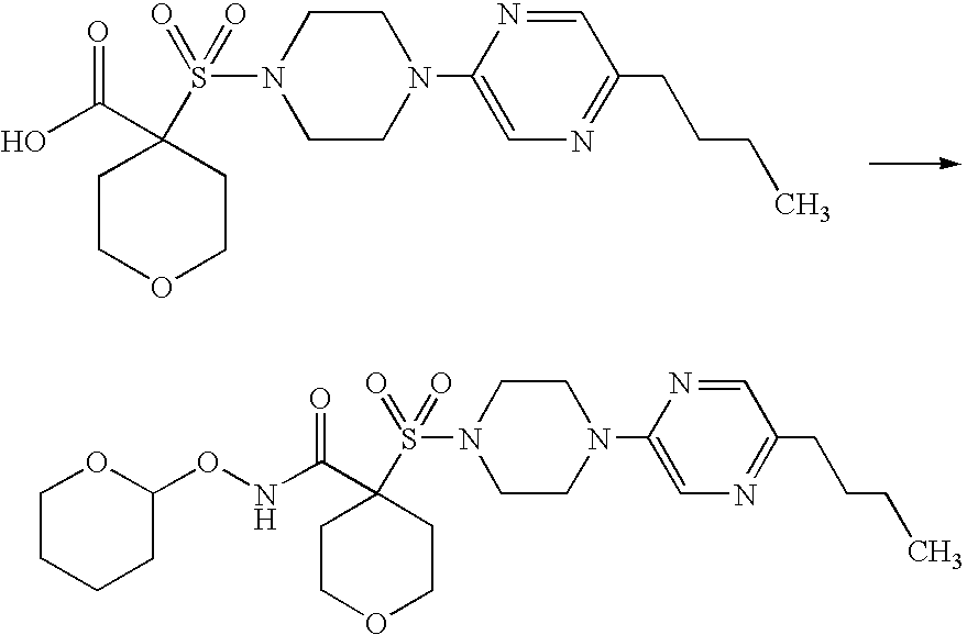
C1CN(C2=CN=C(CCCC)C=N2)CCN1S(=O)(=O)C1(C(O)=O)CCOCC1.C1CN(C2=CN=C(CCCC)C=N2)CCN1S(=O)(=O)C1(C(NOC2OCCCC2)=O)CCOCC1
